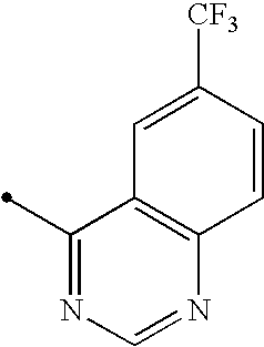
C1=CC([CF3])=CC2=C1N=CN=C2C
